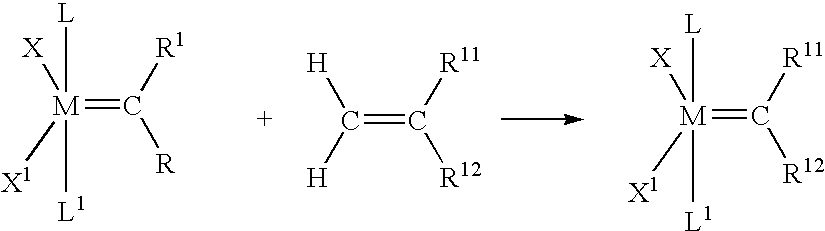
[M](=C([R11])[R12])([L])([L1])([X])[X1].[M](=C([R1])[R])([L])([L1])([X])[X1].C(=C([R11])[R12])([H])[H]
